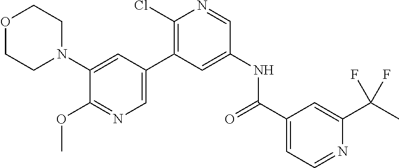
O1CCN(C2=CC(C3=C(Cl)N=CC(NC(C4=CC=NC(C(C)(F)F)=C4)=O)=C3)=CN=C2OC)CC1
